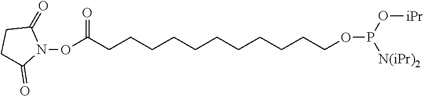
O(C(CCCCCCCCCCCOP(O[iPr])[N(iPr)2])=O)N1C(=O)CCC1=O
